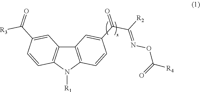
C12=C(N([R1])C3=C1C=C(C(=O)[R3])C=C3)C=CC(C(=O)C([R2])=NOC([R4])=O)=C2
